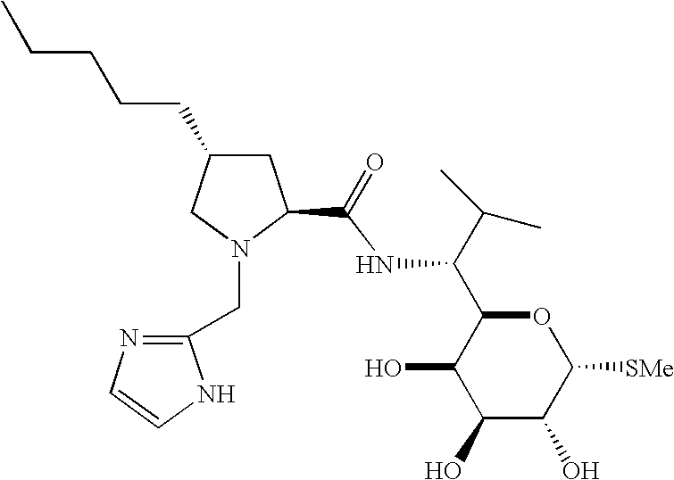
C(NC(C(C)C)C1C(O)C(O)C(O)C([SMe])O1)(=O)C1CC(CCCCC)CN1CC1=NC=CN1
